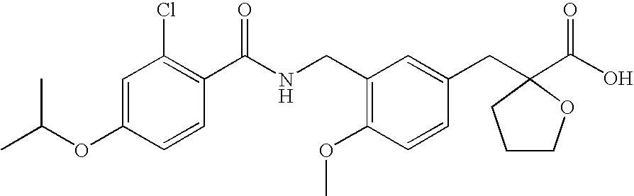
C1=C(OC(C)C)C=CC(C(NCC2=C(OC)C=CC(CC3(C(O)=O)OCCC3)=C2)=O)=C1Cl
